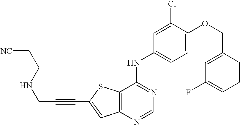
C12=C(SC(C#CCNCC[CN])=C1)C(NC1=CC=C(OCC3=CC(F)=CC=C3)C(Cl)=C1)=NC=N2
